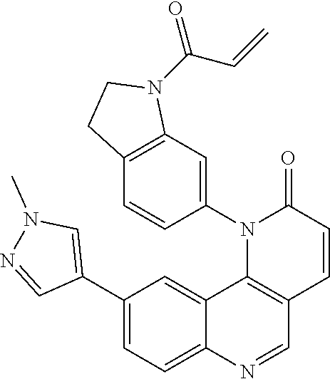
C1(C2=CN(C)N=C2)=CC=C2C(=C1)C1=C(C=N2)C=CC(=O)N1C1=CC2=C(C=C1)CCN2C(C=C)=O
